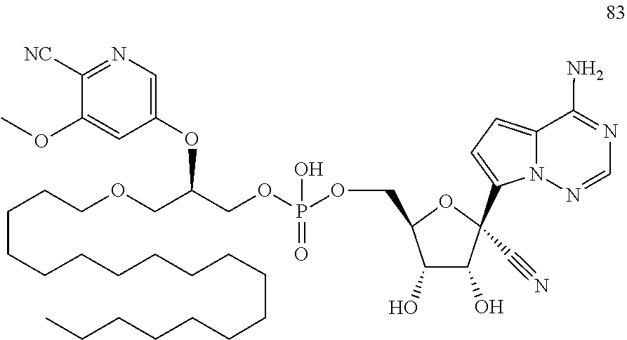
O(CC(OC1=CN=C([NC])C(OC)=C1)COCCCCCCCCCCCCCCCCCC)P(OCC1OC(C2=CC=C3C(N)=NC=NN32)(C#N)C(O)C1O)(=O)O
